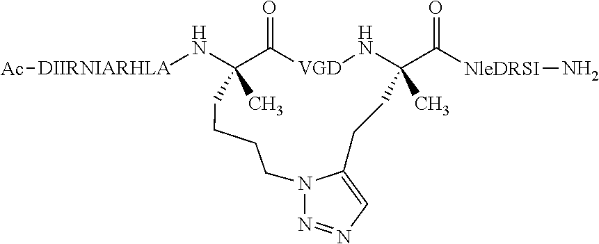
[DIIRNIARHLA](NC1(C)C(=O)[VGD]NC(C(=O)[NleDRSI]N)(C)CCC2=CN=NN2CCCC1)[Ac]
